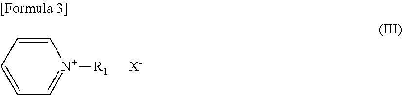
C1=CC=[N+]([R1])C=C1.[X-]
